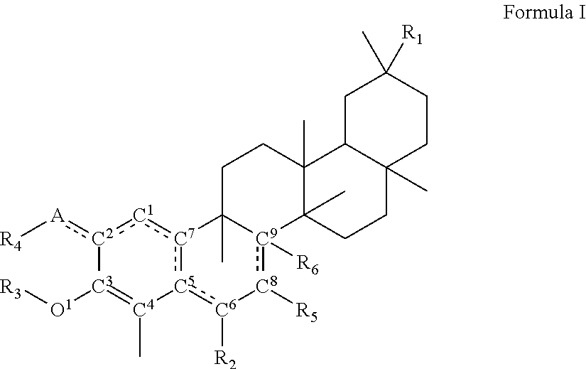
C1C2C(C)(CCC1([R1])C)CCC1(C)C2(C)CCC2(C)[C9]1([R6]):[C8]([R5])[C6]([R2]):[C5]1:[C7]2:[C1]:[C2](:[A][R4])[C3]([O1][R3])=[C4]1C
